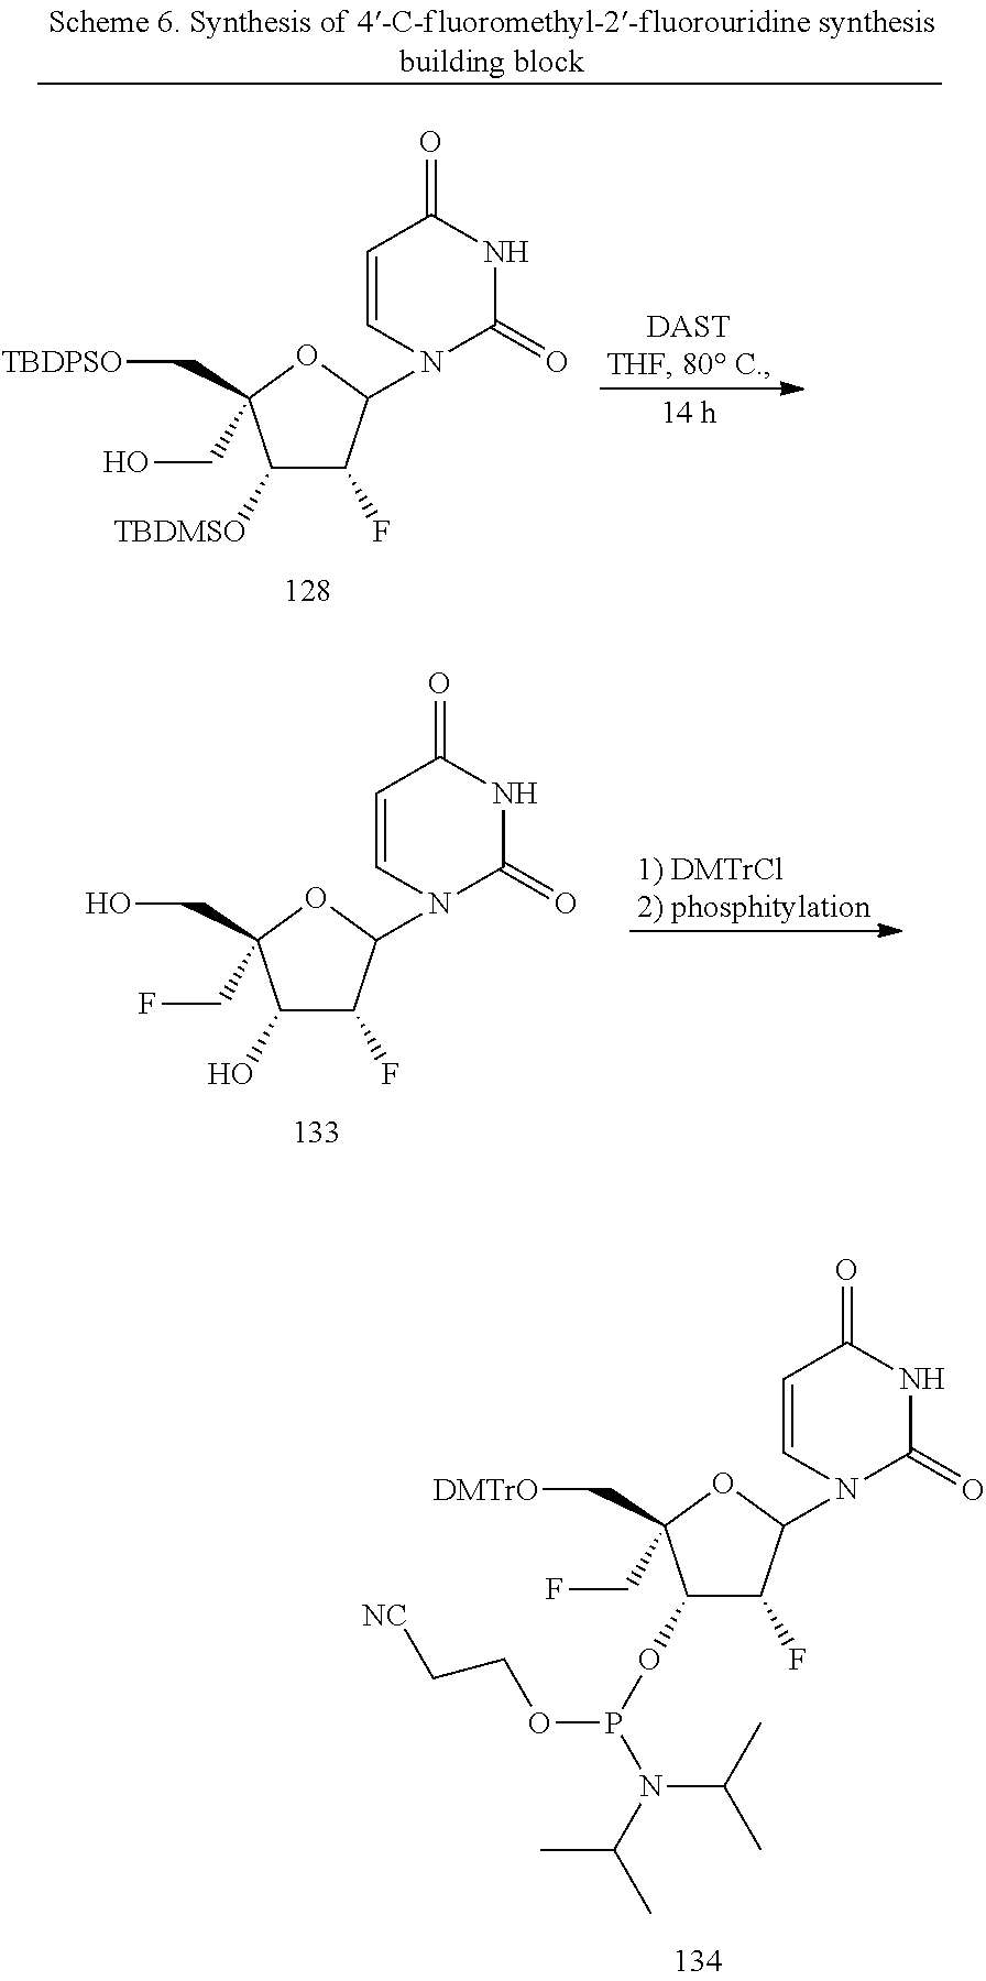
C1(OP(N(C(C)C)C(C)C)OCC[NC])C(F)C(N2C(=O)NC(=O)C=C2)OC1(C[DMTrO])CF.C1(O)C(F)C(N2C(=O)NC(=O)C=C2)OC1(CO)CF.C1([TBDMSO])C(F)C(N2C(=O)NC(=O)C=C2)OC1(C[TBDPSO])CO
